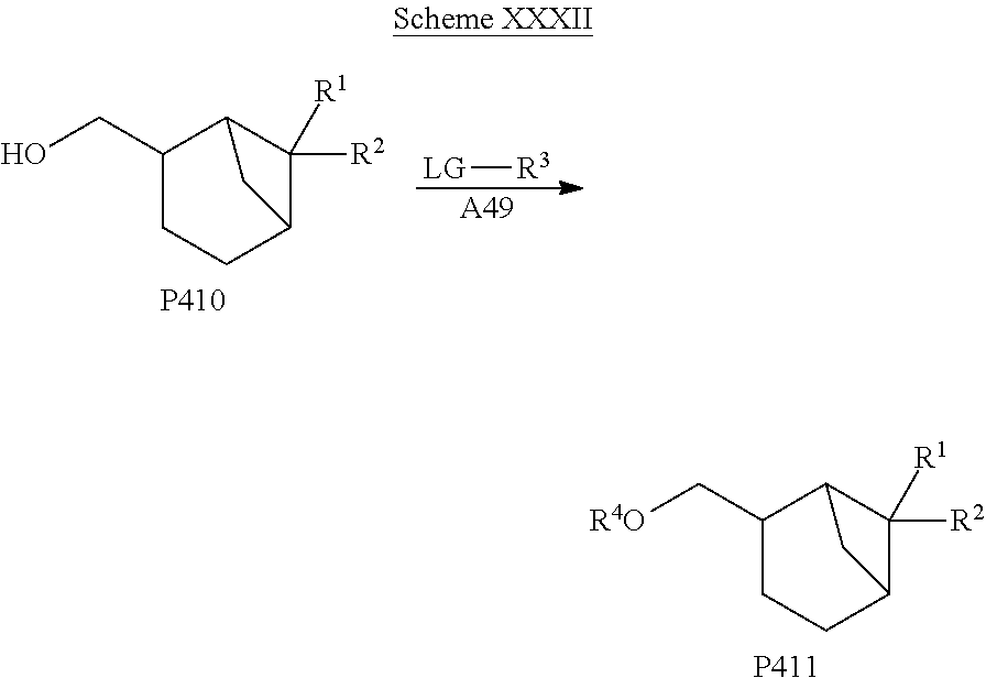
[P410].C12C(CO)CCC(C1([R1])[R2])C2.[LG][R3].[A49].[P411].C12C(C[R4O])CCC(C1([R1])[R2])C2
